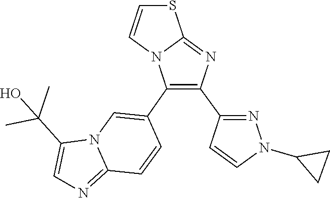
C1C(N2N=C(C3=C(C4=CN5C(=NC=C5C(C)(O)C)C=C4)N4C(=N3)SC=C4)C=C2)C1
